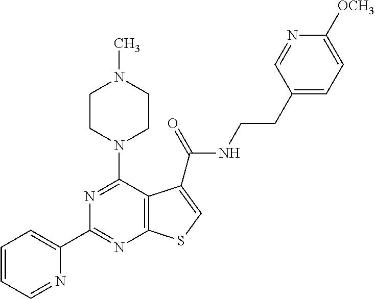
C1(C2=CC=CC=N2)=NC2=C(C(N3CCN(C)CC3)=N1)C(C(=O)NCCC1=CC=C([OCH3])N=C1)=CS2
